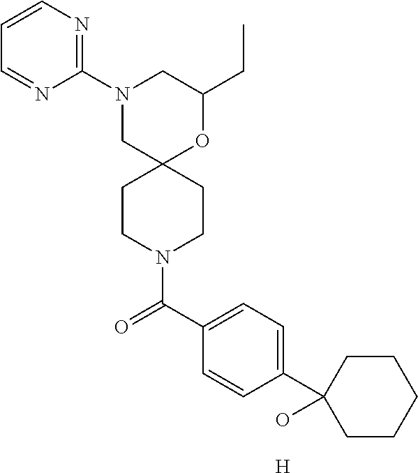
N1(C2=NC=CC=N2)CC2(OC(CC)C1)CCN(C(C1=CC=C(C3(O)CCCCC3)C=C1)=O)CC2.[H]
